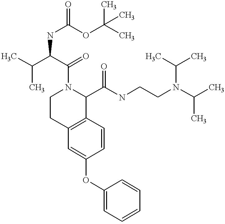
O(C1=CC2=C(C=C1)C(C(NCCN(C(C)C)C(C)C)=O)N(C(=O)C(NC(=O)OC(C)(C)C)C(C)C)CC2)C1=CC=CC=C1
